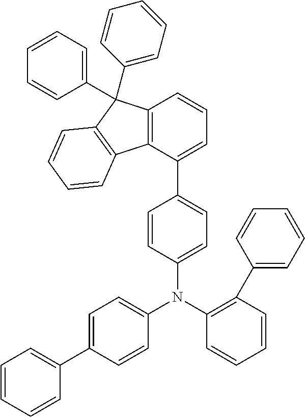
C1(N(C2=C(C3=CC=CC=C3)C=CC=C2)C2=CC=C(C3=CC=CC=C3)C=C2)=CC=C(C2=CC=CC3=C2C2=C(C3(C3=CC=CC=C3)C3=CC=CC=C3)C=CC=C2)C=C1
